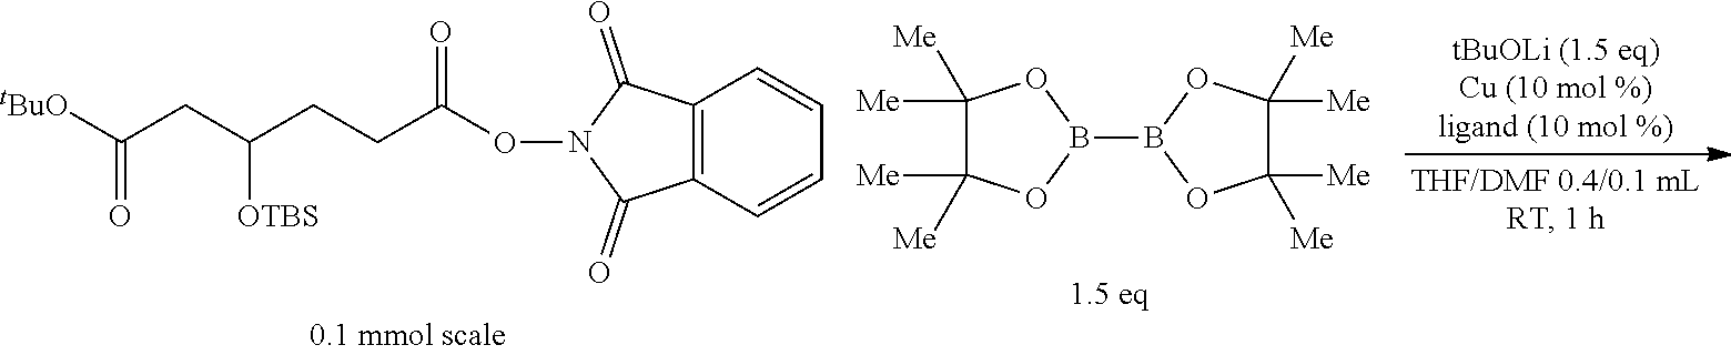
C(CC(CCC(ON1C(=O)C2=C(C1=O)C=CC=C2)=O)[OTBS])(=O)[tBuO].B1(B2OC([Me])([Me])C([Me])([Me])O2)OC([Me])([Me])C([Me])([Me])O1
